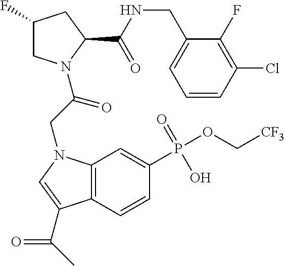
C1(F)CN(C(=O)CN2C3=C(C=CC(P(O)(=O)OC[CF3])=C3)C(C(C)=O)=C2)C(C(NCC2=CC=CC(Cl)=C2F)=O)C1
